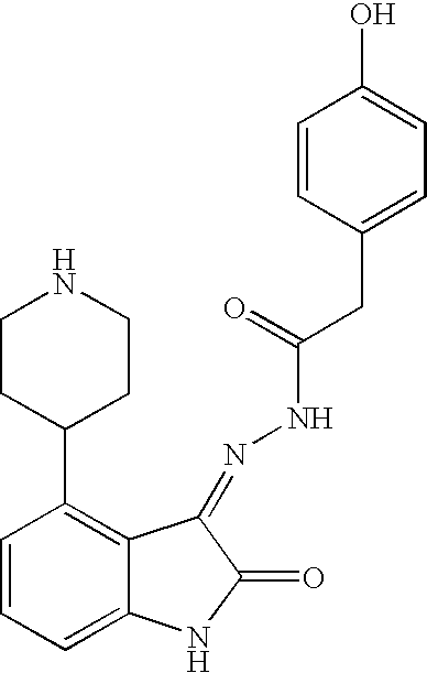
C1=CC=C2C(=C1C1CCNCC1)C(=NNC(=O)CC1=CC=C(O)C=C1)C(=O)N2
